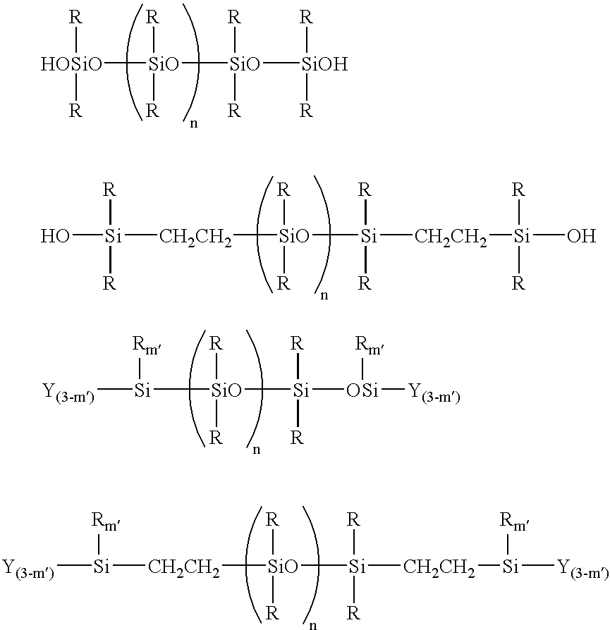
[HOSiO]([SiO]([SiO]([R])([R])[SiOH]([R])[R])([R])[R])([R])[R].[CH2CH2]([SiO]([Si]([R])([R])[CH2CH2][Si](O)([R])[R])([R])[R])[Si](O)([R])[R].[Y(3-m)][Si]([Rm])[SiO]([Si]([R])([R])[OSi]([Rm])[Y(3-m)])([R])[R].[CH2CH2]([SiO]([Si]([R])([R])[CH2CH2][Si]([Y(3-m)])[Rm])([R])[R])[Si]([Y(3-m)])[Rm]
